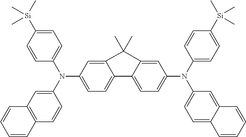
C1=C([Si](C)(C)C)C=CC(N(C2=CC3=C(C=C2)C=CC=C3)C2=CC=C3C(=C2)C(C)(C)C2=CC(N(C4=CC=C([Si](C)(C)C)C=C4)C4=CC=C5C(=C4)C=CC=C5)=CC=C32)=C1
